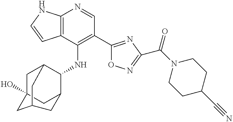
C12=C(C(NC3C4CC5(O)CC3CC(C5)C4)=C(C3=NC(C(N4CCC(C#N)CC4)=O)=NO3)C=N1)C=CN2
